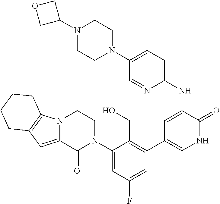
N12C(=CC3=C1CCCC3)C(=O)N(C1=CC(F)=CC(C3=CNC(=O)C(NC4=CC=C(N5CCN(C6COC6)CC5)C=N4)=C3)=C1CO)CC2
